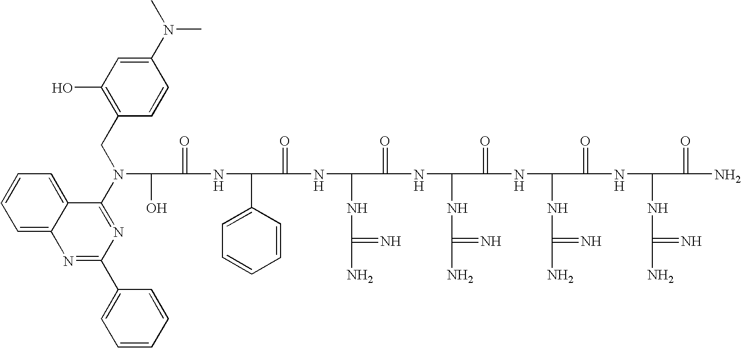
OC(C(=O)NC(C1=CC=CC=C1)C(=O)NC(NC(N)=N)C(=O)NC(NC(N)=N)C(=O)NC(NC(N)=N)C(=O)NC(NC(N)=N)C(=O)N)N(C1=NC(C2=CC=CC=C2)=NC2=CC=CC=C12)CC1=C(O)C=C(N(C)C)C=C1
